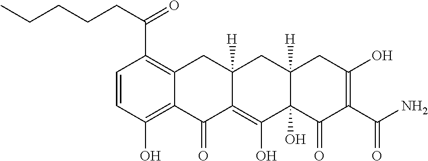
C1=CC(O)=C2C(=C1C(CCCCC)=O)CC1([H])C(=C(O)C3(O)C([H])(C1)CC(O)=C(C(N)=O)C3=O)C2=O
